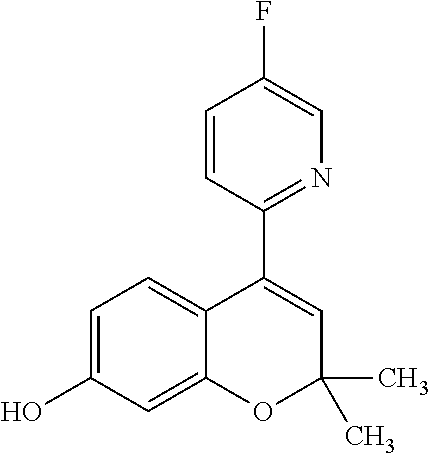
C1=C(O)C=C2C(=C1)C(C1=NC=C(F)C=C1)=CC(C)(C)O2
